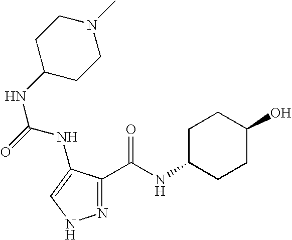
N1=C(C(NC2CCC(O)CC2)=O)C(NC(NC2CCN(C)CC2)=O)=CN1
